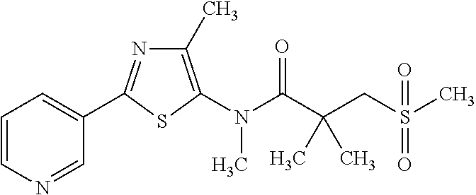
C1=CC=C(C2=NC(C)=C(N(C(=O)C(CS(C)(=O)=O)(C)C)C)S2)C=N1
